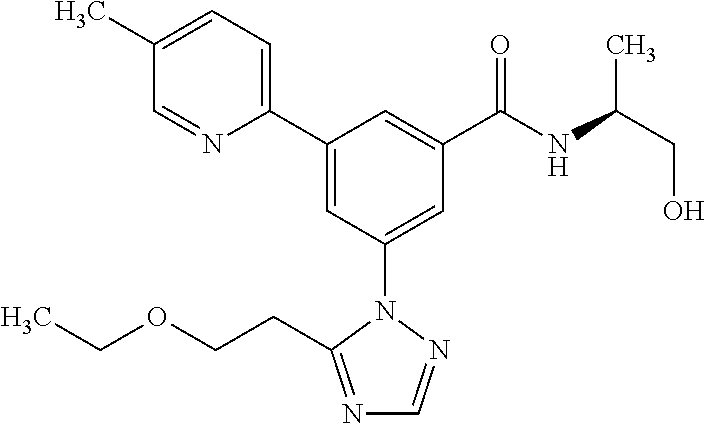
C1(C2=CC(N3N=CN=C3CCOCC)=CC(C(NC(CO)C)=O)=C2)=CC=C(C)C=N1
